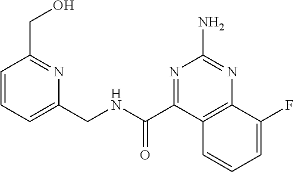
C1=CC=C(CNC(C2=NC(N)=NC3=C2C=CC=C3F)=O)N=C1CO
